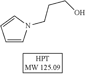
C1=CN(CCCO)C=C1
